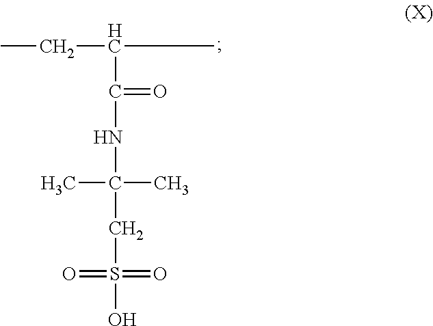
C(S(O)(=O)=O)C(C)(C)NC(=O)C(CC)C
